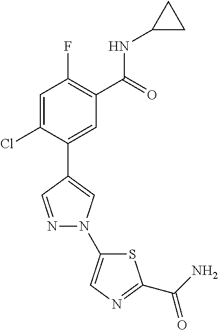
C1=C(Cl)C(C2=CN(C3=CN=C(C(N)=O)S3)N=C2)=CC(C(=O)NC2CC2)=C1F
